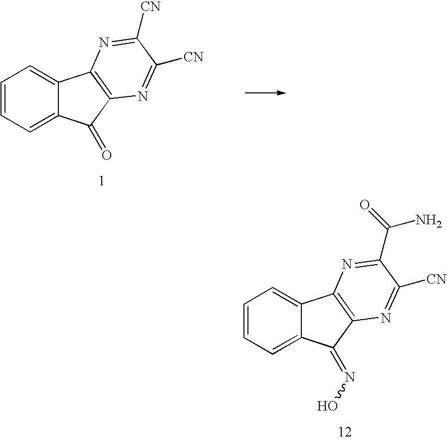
C1=CC=C2C(=C1)C1=C(C2=O)N=C([CN])C([CN])=N1.C1=CC=C2C(=C1)C1=C(N=C([CN])C(C(N)=O)=N1)C2=NO
